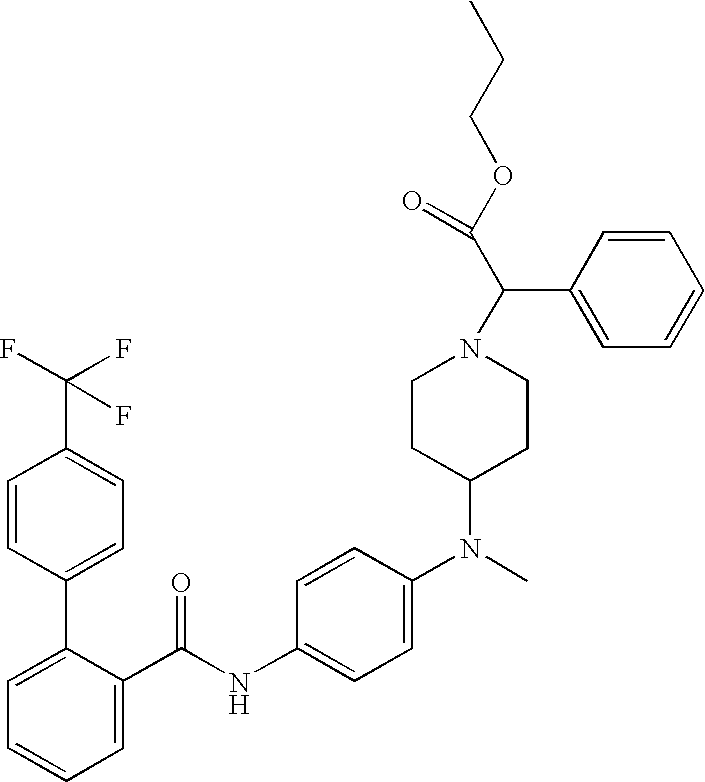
C1=C(C(NC2=CC=C(N(C3CCN(C(C(OCCC)=O)C4=CC=CC=C4)CC3)C)C=C2)=O)C(C2=CC=C(C(F)(F)F)C=C2)=CC=C1
